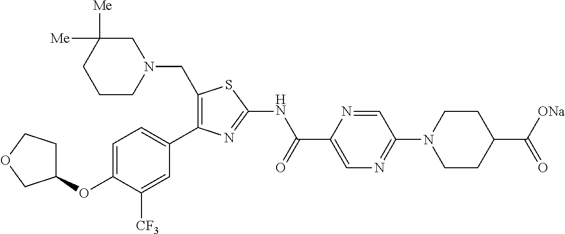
C1(CN2CC([Me])([Me])CCC2)=C(C2=CC=C(OC3CCOC3)C([CF3])=C2)N=C(NC(C2=CN=C(N3CCC(C([ONa])=O)CC3)C=N2)=O)S1
